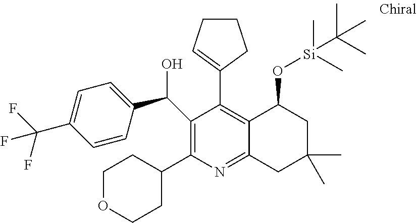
N1=C2C(=C(C3=CCCC3)C(C(C3=CC=C(C(F)(F)F)C=C3)O)=C1C1CCOCC1)C(O[Si](C(C)(C)C)(C)C)CC(C)(C)C2
